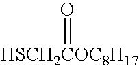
[HSCH2COC8H17]=O
